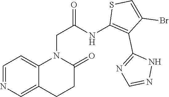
C1=NC=C2C(=C1)N(CC(NC1=C(C3=NC=NN3)C(Br)=CS1)=O)C(=O)CC2
